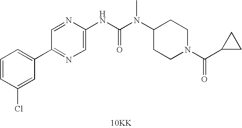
[10KK].C1(C2=CC=CC(Cl)=C2)=NC=C(NC(N(C)C2CCN(C(C3CC3)=O)CC2)=O)N=C1
